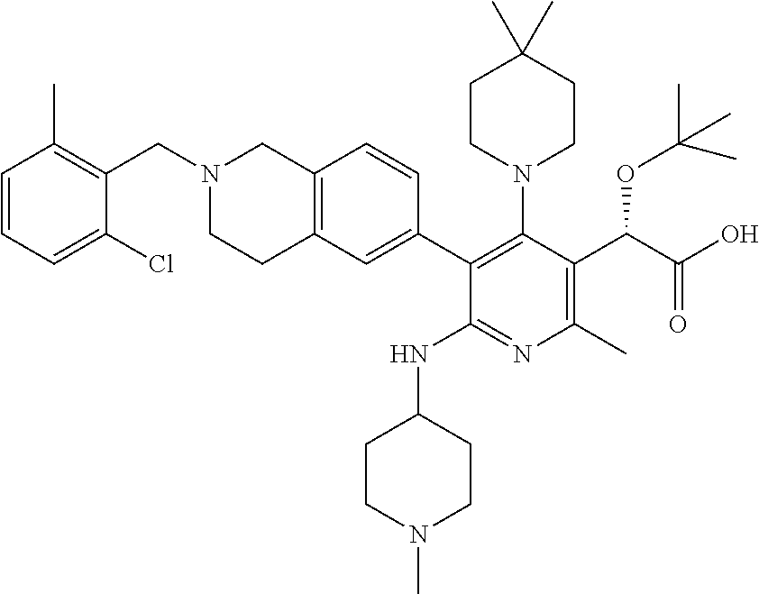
C1=CC=C(Cl)C(CN2CCC3=C(C2)C=CC(C2=C(N4CCC(C)(C)CC4)C(C(C(=O)O)OC(C)(C)C)=C(C)N=C2NC2CCN(C)CC2)=C3)=C1C
